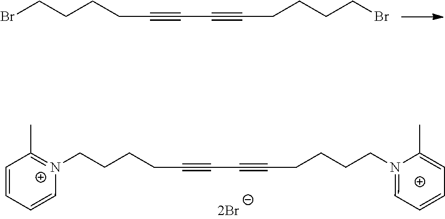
BrCCCCC#CC#CCCCCBr.[N+]1(CCCCC#CC#CCCCCN2=CC=CC=C2C)=C(C)C=CC=C1
